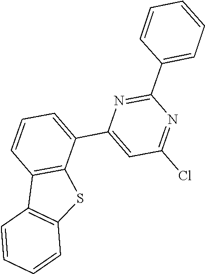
C1=CC(C2=NC(C3=CC=CC4=C3SC3=C4C=CC=C3)=CC(Cl)=N2)=CC=C1
